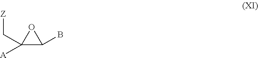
C1([A])(C[Z])C(B)O1
